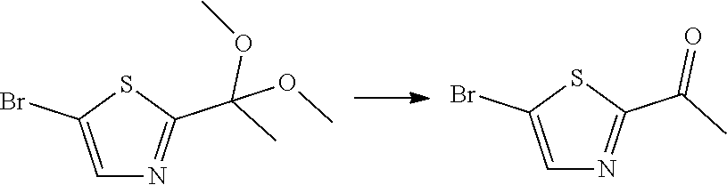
C1=C(Br)SC(C(OC)(C)OC)=N1.C1=C(Br)SC(C(=O)C)=N1
